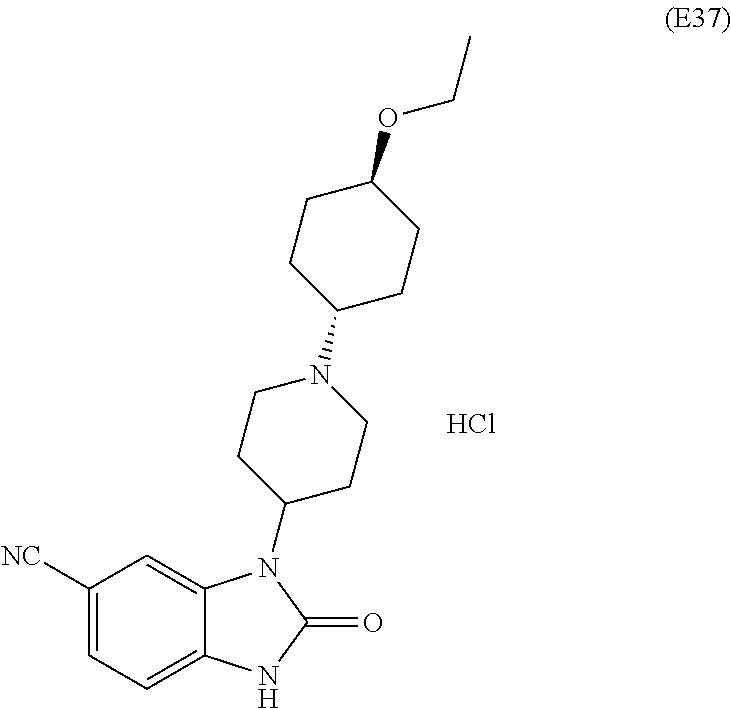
C1([NC])=CC=C2C(=C1)N(C1CCN(C3CCC(OCC)CC3)CC1)C(=O)N2.Cl
